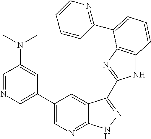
C1(C2=CN=C3C(=C2)C(C2=NC4=C(N2)C=CC=C4C2=NC=CC=C2)=NN3)=CN=CC(N(C)C)=C1
